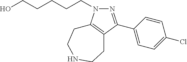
C1(C2=NN(CCCCCO)C3=C2CCNCC3)=CC=C(Cl)C=C1
